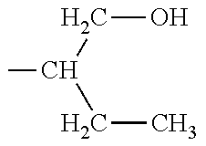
C(C(C)CC)O
